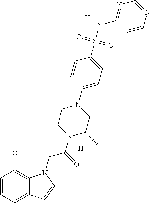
C1=CC=C2C(=C1Cl)N(CC(=O)N1C(C)CN(C3=CC=C(S(NC4=NC=NC=C4)(=O)=O)C=C3)CC1)C=C2.[H].[H]
